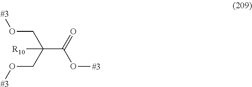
C(C(=O)O[#3])(CO[#3])(CO[#3])[R10]
